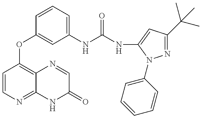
C1=CN=C2C(=C1OC1=CC(NC(=O)NC3=CC(C(C)(C)C)=NN3C3=CC=CC=C3)=CC=C1)N=CC(=O)N2
